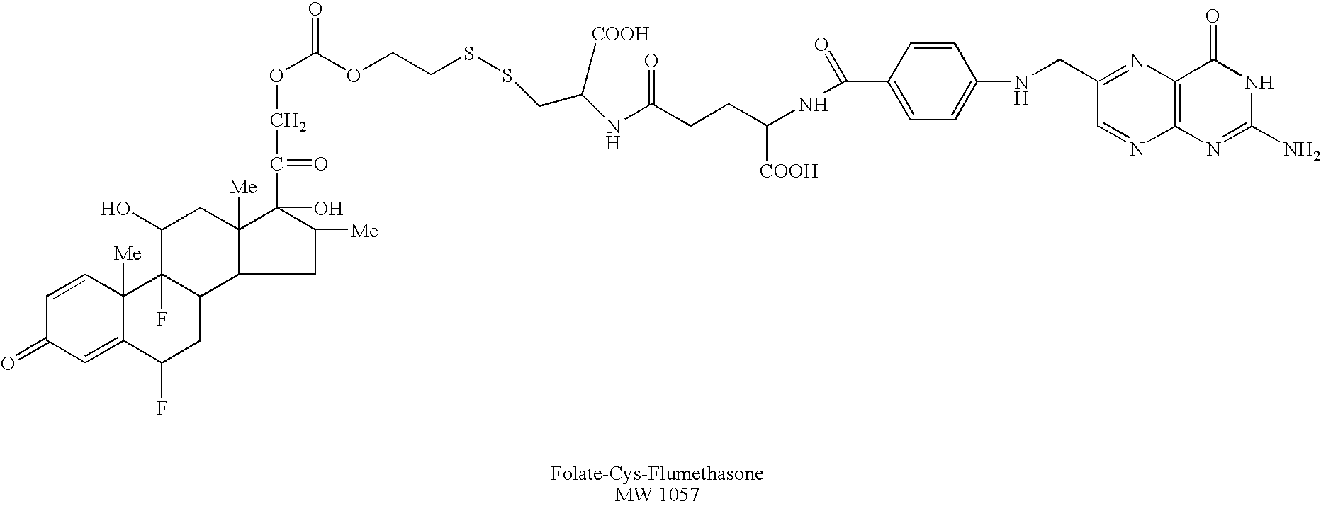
C1=CC2([Me])C(=CC1=O)C(F)CC1C2(F)C(O)CC2([Me])C1CC([Me])C2(O)C(=O)COC(OCCSSCC(NC(CCC(NC(C1=CC=C(NCC2=NC3=C(N=C2)N=C(N)NC3=O)C=C1)=O)[COOH])=O)[COOH])=O
